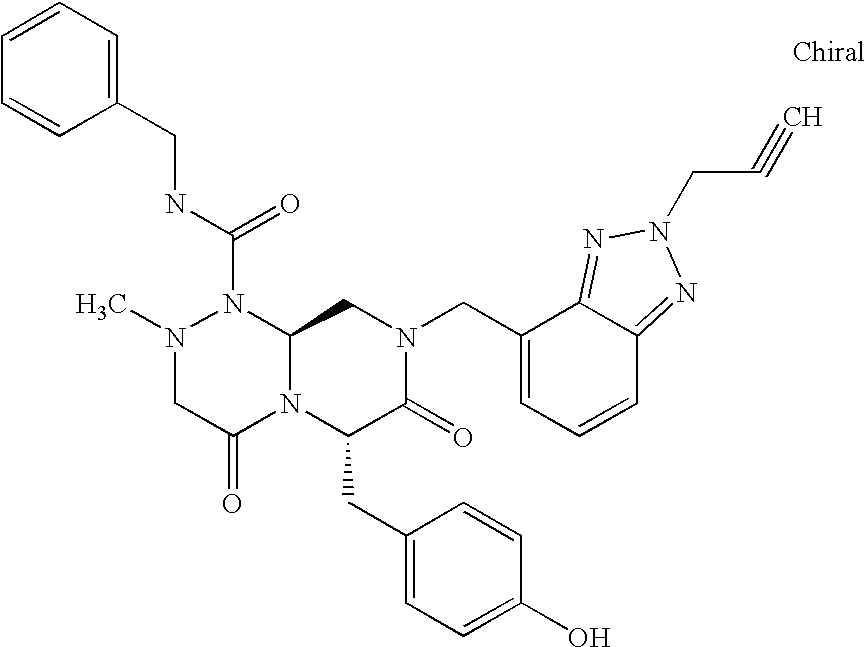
CN1CC(=O)N2C(N1C(NCC1=CC=CC=C1)=O)CN(CC1=CC=CC3=NN(CC#C)N=C13)C(=O)C2CC1=CC=C(O)C=C1
